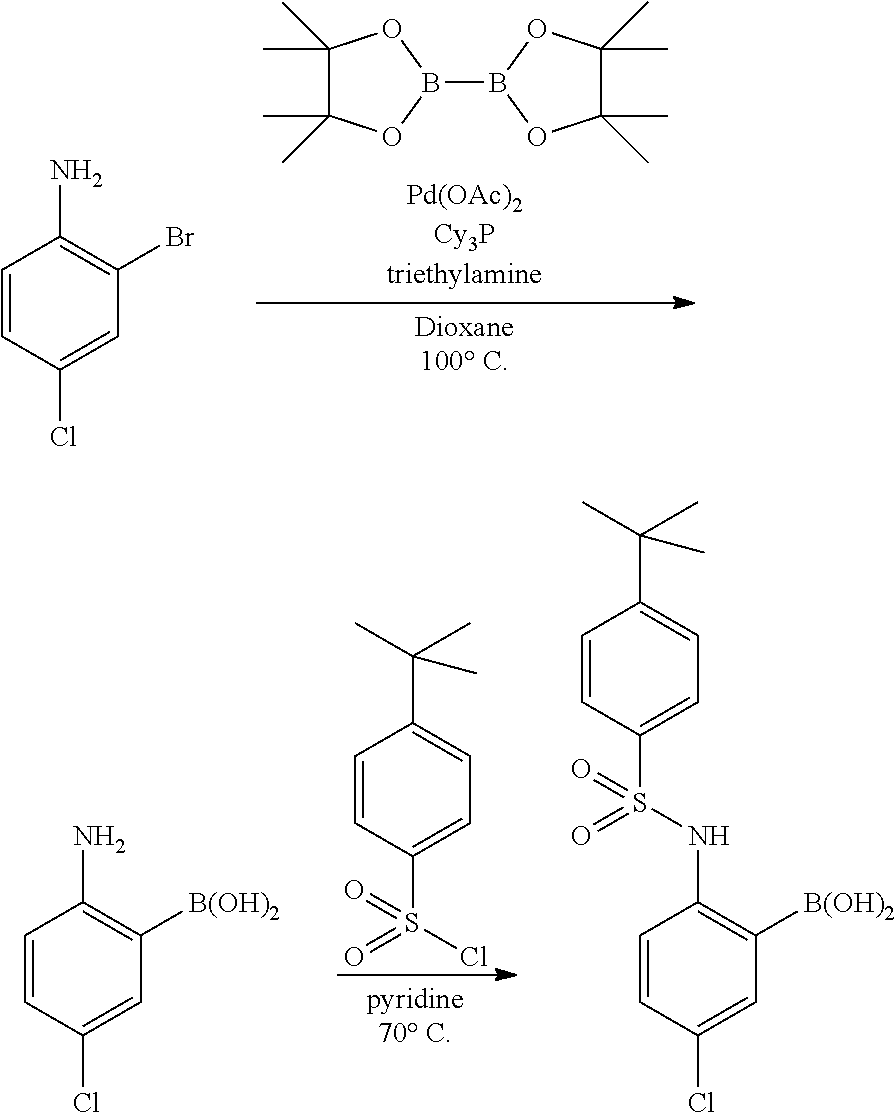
B1(B2OC(C)(C)C(C)(C)O2)OC(C)(C)C(C)(C)O1.C1=CC(Cl)=CC(Br)=C1N.C1=CC(S(Cl)(=O)=O)=CC=C1C(C)(C)C.C1=CC(Cl)=CC([B(OH)2])=C1N.C1=CC(Cl)=CC([B(OH)2])=C1NS(C1=CC=C(C(C)(C)C)C=C1)(=O)=O
